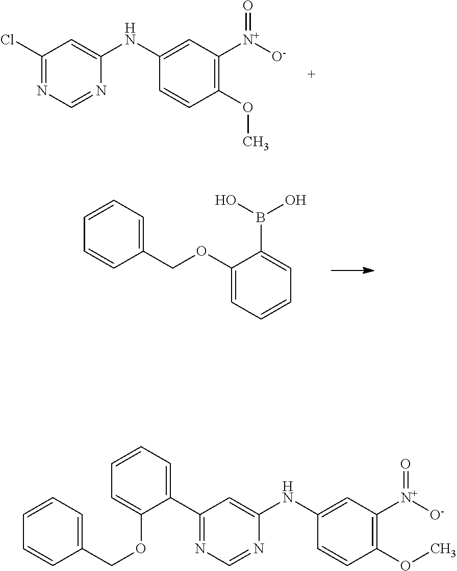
C1(Cl)=NC=NC(NC2=CC([N+]([O-])=O)=C(OC)C=C2)=C1.C1(OCC2=CC=CC=C2)=CC=CC=C1B(O)O.C1(C2=CC=CC=C2OCC2=CC=CC=C2)=NC=NC(NC2=CC([N+]([O-])=O)=C(OC)C=C2)=C1
